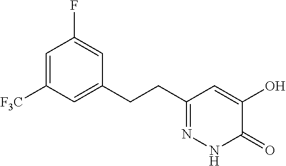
C1=C([F3C])C=C(CCC2=NNC(=O)C(O)=C2)C=C1F
